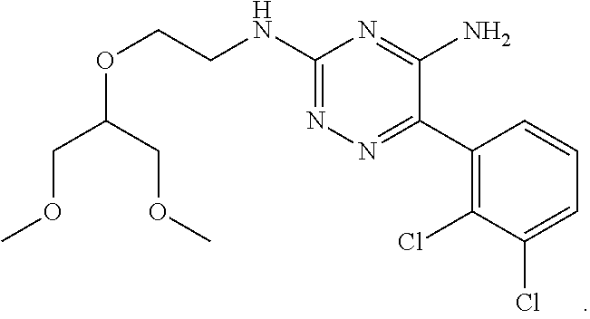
C1(C2=NN=C(NCCOC(COC)COC)N=C2N)=C(Cl)C(Cl)=CC=C1
